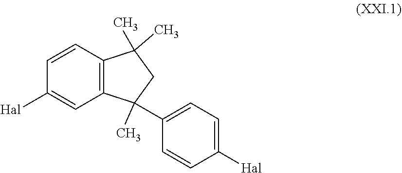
C12=C(C=CC([Hal])=C1)C(C)(C)CC2(C1=CC=C([Hal])C=C1)C
